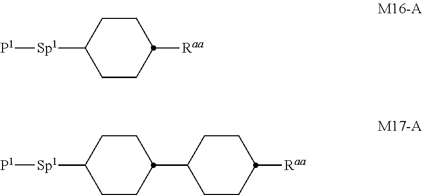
C1CC([Raa])CCC1[Sp1][P1].C1CC(C2CCC([Raa])CC2)CCC1[Sp1][P1]
